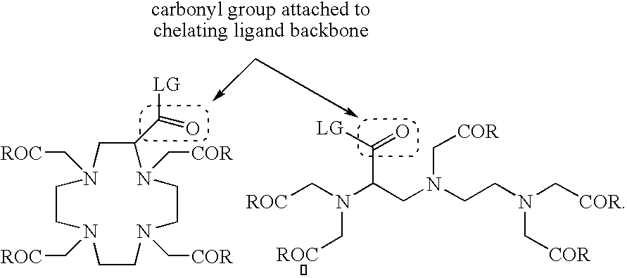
C1C(C([LG])=O)N(C[COR])CCN(C[COR])CCN(C[ROC])CCN1C[ROC].[LG]C(=O)C(CN(CCN(C[COR])C[COR])C[COR])N(C[ROC])C[ROC]
